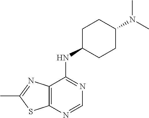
C1=NC2=C(C(NC3CCC(N(C)C)CC3)=N1)N=C(C)S2
